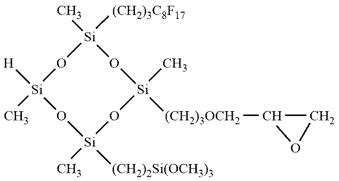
C[Si]1([H])O[Si](C)([(CH2)3C8F17])O[Si]([(CH2)3OCH2]C2CO2)(C)O[Si]([(CH2)2Si(OCH3)3])(C)O1
